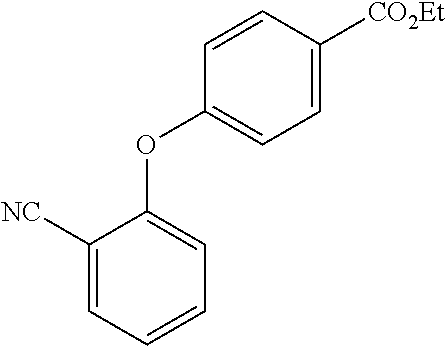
C1([NC])=CC=CC=C1OC1=CC=C([CO2Et])C=C1
